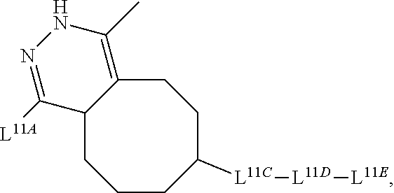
C1CC([L11C][L11D][L11E])CCC2=C(C)NN=C([L11A])C2C1
